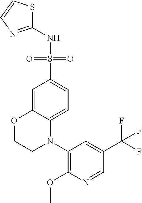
C1=C2C(=CC=C1S(=O)(=O)NC1=NC=CS1)N(C1=C(OC)N=CC(C(F)(F)F)=C1)CCO2
